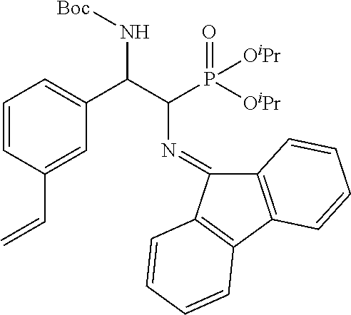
C1=CC(C=C)=CC(C(C(P([OiPr])(=O)[OiPr])N=C2C3=C(C4=C2C=CC=C4)C=CC=C3)N[Boc])=C1
